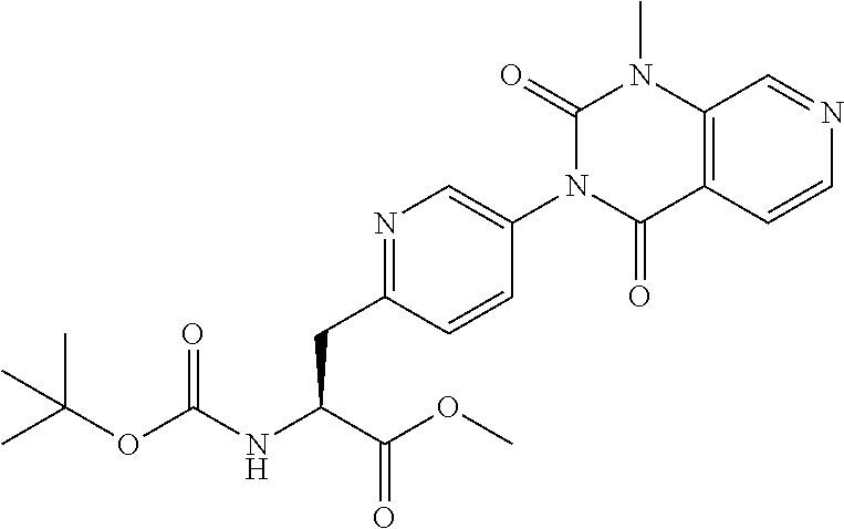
C(C(C(=O)OC)NC(=O)OC(C)(C)C)C1=NC=C(N2C(=O)N(C)C3=C(C=CN=C3)C2=O)C=C1
